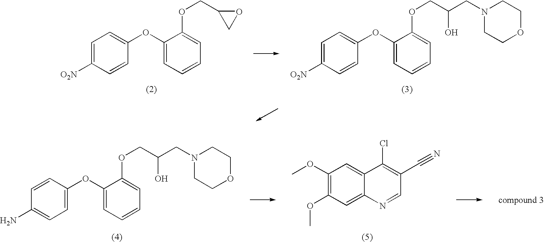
C1(OC)=C(OC)C=C2C(=C1)C(Cl)=C(C#N)C=N2.C1=CC(OC2=CC=CC=C2OCC(CN2CCOCC2)O)=CC=C1N.C1=C([O2N])C=CC(OC2=CC=CC=C2OCC2OC2)=C1.C1=C([O2N])C=CC(OC2=CC=CC=C2OCC(CN2CCOCC2)O)=C1
